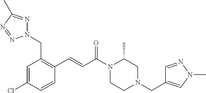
N1(CC2=C(C=CC(N3CCN(CC4=CN(C)N=C4)CC3C)=O)C=CC(Cl)=C2)N=C(C)N=N1
